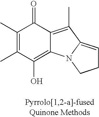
C1(C)=C(C)C(O)=C2C(=C(C)C3=CCCN23)C1=O
